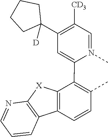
C1=N(C)C(C2=C(C)C=CC3=C2[X]C2=C3C=CC=N2)=CC(C2([D])CCCC2)=C1[CD3]
